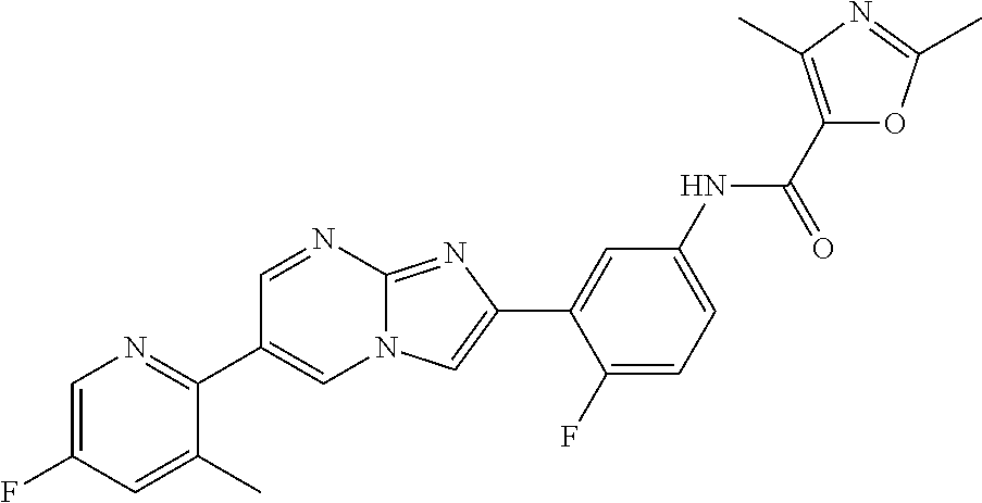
C1=NC2=NC(C3=CC(NC(C4=C(C)N=C(C)O4)=O)=CC=C3F)=CN2C=C1C1=NC=C(F)C=C1C
